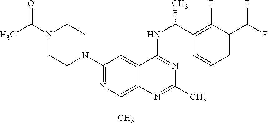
N(C1=NC(C)=NC2=C(C)N=C(N3CCN(C(C)=O)CC3)C=C12)C(C1=C(F)C(C(F)F)=CC=C1)C
